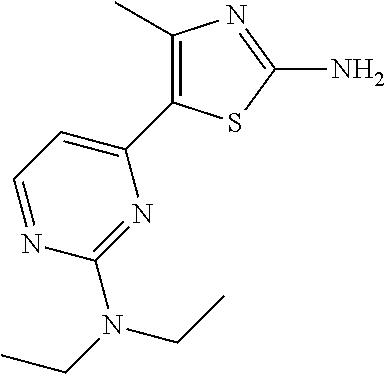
C1=NC(N(CC)CC)=NC(C2=C(C)N=C(N)S2)=C1
